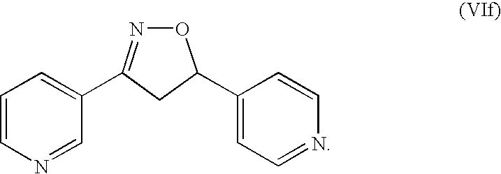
C1=CN=CC(C2=NOC(C3=CC=NC=C3)C2)=C1
